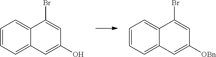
C1=CC=C2C(=C1)C(Br)=CC(O)=C2.C1=CC=C2C(=C1)C(Br)=CC([OBn])=C2
